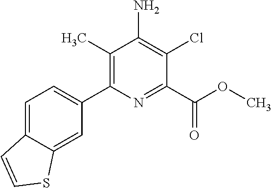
C1(C)=C(C2=CC=C3C(=C2)SC=C3)N=C(C(OC)=O)C(Cl)=C1N
